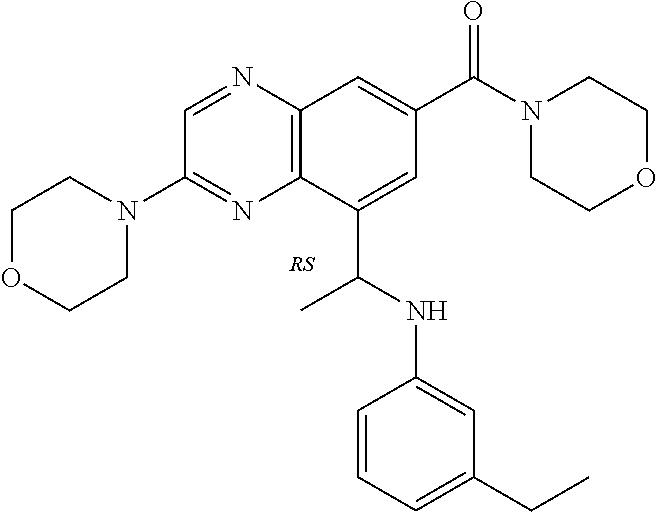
C1(N2CCOCC2)=NC2=C(N=C1)C=C(C(N1CCOCC1)=O)C=C2C(NC1=CC(CC)=CC=C1)C
